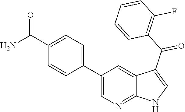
C1(C2=CC=C(C(N)=O)C=C2)=CN=C2C(=C1)C(C(C1=C(F)C=CC=C1)=O)=CN2
